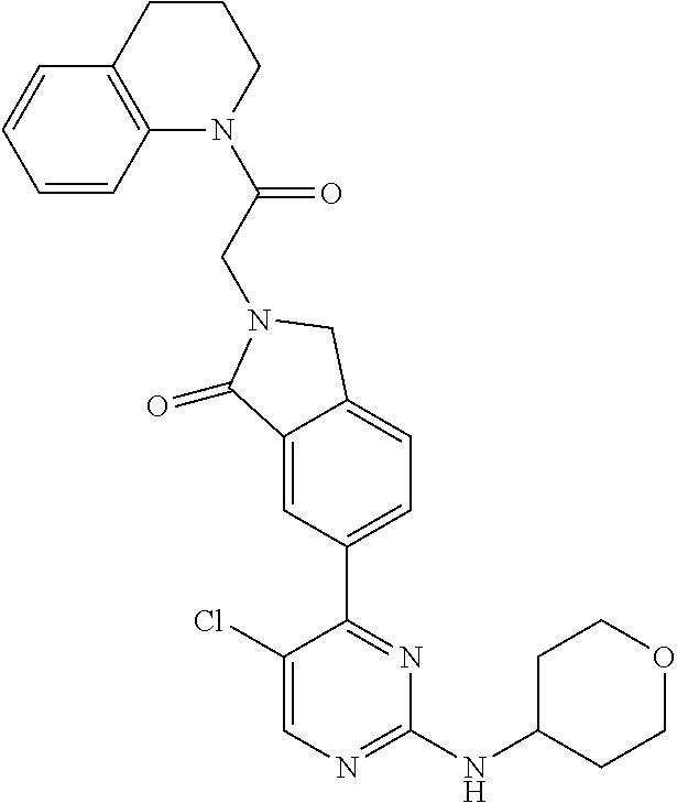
C1(Cl)=CN=C(NC2CCOCC2)N=C1C1=CC=C2C(=C1)C(=O)N(CC(=O)N1CCCC3=C1C=CC=C3)C2
